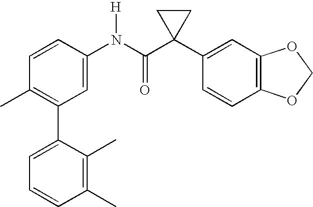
C1(N(C(C2(C3=CC4=C(C=C3)OCO4)CC2)=O)[H])=CC(C2=CC=CC(C)=C2C)=C(C)C=C1
